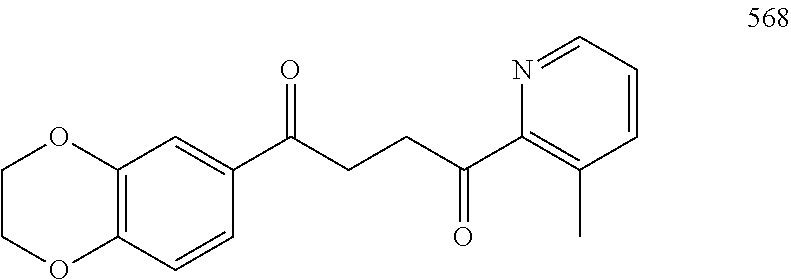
C12=C(C=CC(C(CCC(C3=C(C)C=CC=N3)=O)=O)=C1)OCCO2
